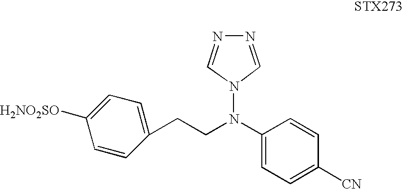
C1(N(N2C=NN=C2)CCC2=CC=C([H2NO2SO])C=C2)=CC=C([CN])C=C1
